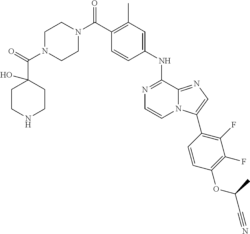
C1(C)=C(C(N2CCN(C(C3(O)CCNCC3)=O)CC2)=O)C=CC(NC2=NC=CN3C2=NC=C3C2=C(F)C(F)=C(OC(C)C#N)C=C2)=C1
